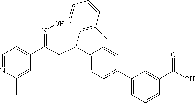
C1=NC(C)=CC(C(CC(C2=CC=C(C3=CC=CC(C(O)=O)=C3)C=C2)C2=C(C)C=CC=C2)=NO)=C1
